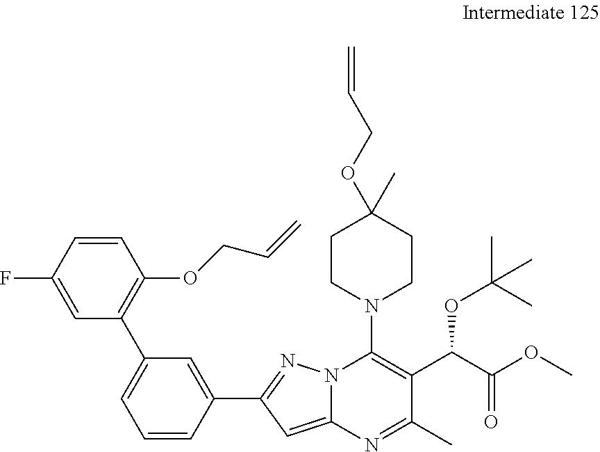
FC1=CC(C2=CC=CC(C3=NN4C(=C3)N=C(C)C(C(C(OC)=O)OC(C)(C)C)=C4N3CCC(C)(OCC=C)CC3)=C2)=C(OCC=C)C=C1
